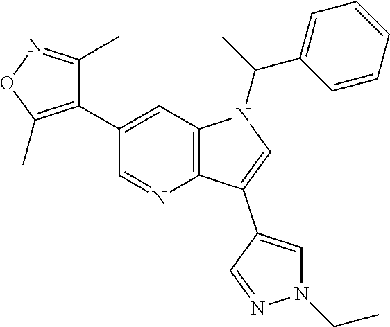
C12=C(C=C(C3=C(C)ON=C3C)C=N1)N(C(C1=CC=CC=C1)C)C=C2C1=CN(CC)N=C1
